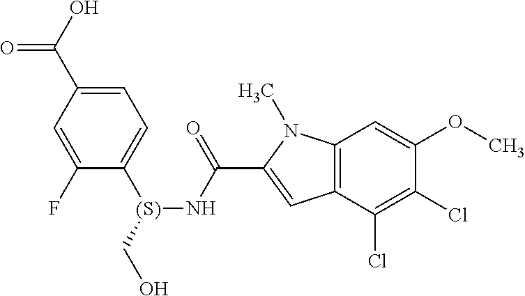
C1=C(C(O)=O)C=C(F)C([(S)](CO)NC(C2=CC3=C(N2C)C=C(OC)C(Cl)=C3Cl)=O)=C1
